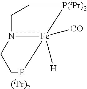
C1Cn2[Fe]([H])([CO])(P1)[P(iPr)2]CC2.[(iPr)2]
